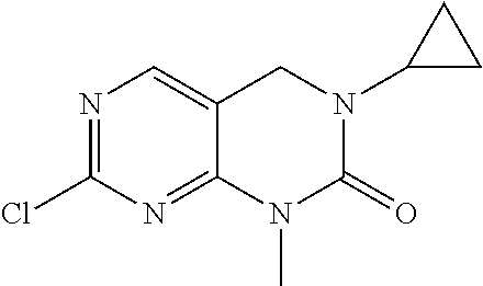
N1=C(Cl)N=C2C(=C1)CN(C1CC1)C(=O)N2C
